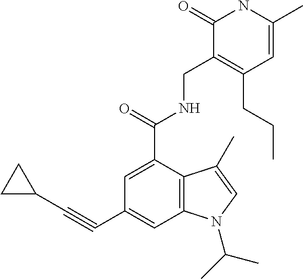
C1=C(C(NCC2=C(CCC)C=C(C)NC2=O)=O)C2=C(C=C1C#CC1CC1)N(C(C)C)C=C2C
